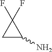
C1(F)(F)CC1N
